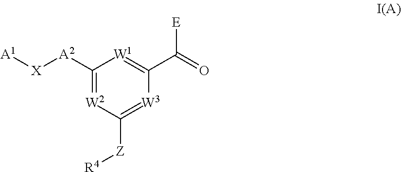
[A2](C1=[W2]C([Z][R4])=[W3]C(C(=O)[E])=[W1]1)[X][A1]
